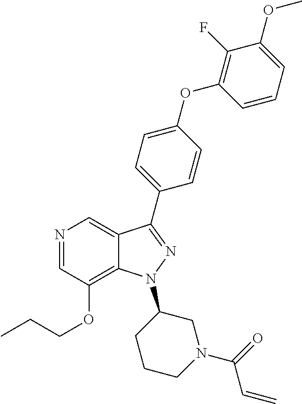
N1=CC(OCCC)=C2C(=C1)C(C1=CC=C(OC3=C(F)C(OC)=CC=C3)C=C1)=NN2C1CCCN(C(=O)C=C)C1
